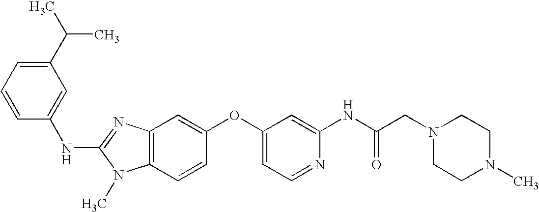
C1(C(C)C)=CC=CC(NC2=NC3=C(N2C)C=CC(OC2=CC=NC(NC(CN4CCN(C)CC4)=O)=C2)=C3)=C1
